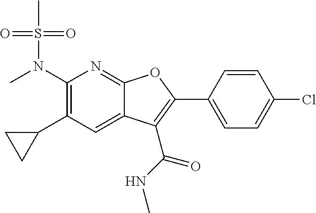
C1(N(C)S(C)(=O)=O)=C(C2CC2)C=C2C(=N1)OC(C1=CC=C(Cl)C=C1)=C2C(NC)=O
